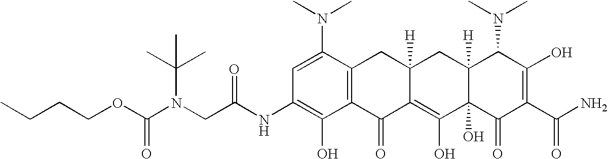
C(C)(C)(N(CC(NC1=C(O)C2=C(C(N(C)C)=C1)CC1([H])C(=C(O)C3(O)C([H])(C1)C(N(C)C)C(O)=C(C(N)=O)C3=O)C2=O)=O)C(OCCCC)=O)C
